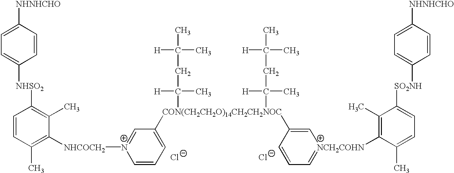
[Cl-].[Cl-].[NHNHCHO]C1=CC=C([NHSO2]C2=C(C)C([NHCOCH2][N+]3=CC([CON(CH2CH2O)14CH2CH2NOC](C4=C[NCH2COHN](C5=C(C)C([SO2NH]C6=CC=C([NHNHCHO])C=C6)=CC=C5C)=CC=C4)(C(CC(C)([H])C)(C)[H])C(CC(C)([H])C)(C)[H])=CC=C3)=C(C)C=C2)C=C1
